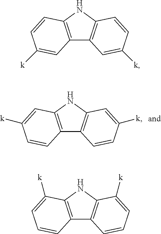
C12=C(NC3=C1C=C([k])C=C3)C=CC([k])=C2.C12=C(NC3=C1C=CC=C3[k])C([k])=CC=C2.C12=C(NC3=C1C=CC([k])=C3)C=C([k])C=C2
